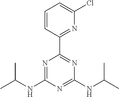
C1=CC(C2=NC(NC(C)C)=NC(NC(C)C)=N2)=NC(Cl)=C1
